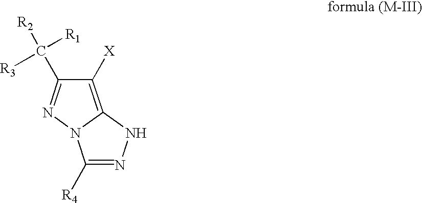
C1([R4])=NNC2=C([X])C(C([R2])([R1])[R3])=NN12
